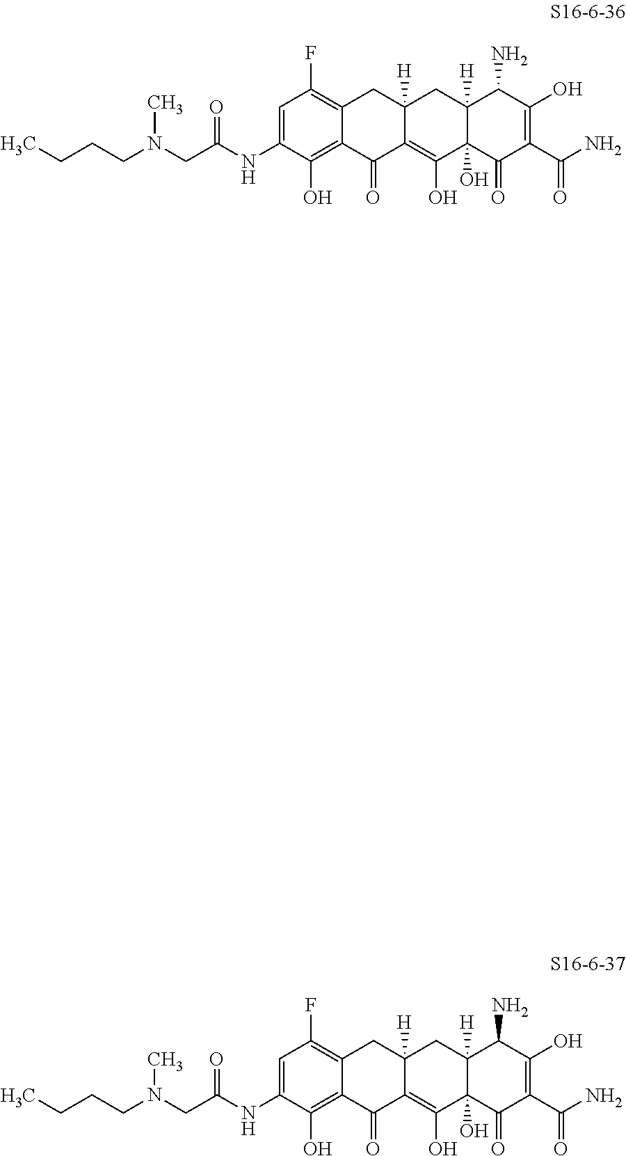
C1=C(NC(CN(CCCC)C)=O)C(O)=C2C(=C1F)CC1([H])C(=C(O)C3(O)C([H])(C1)C(N)C(O)=C(C(N)=O)C3=O)C2=O.C1=C(NC(CN(CCCC)C)=O)C(O)=C2C(=C1F)CC1([H])C(=C(O)C3(O)C([H])(C1)C(N)C(O)=C(C(N)=O)C3=O)C2=O
